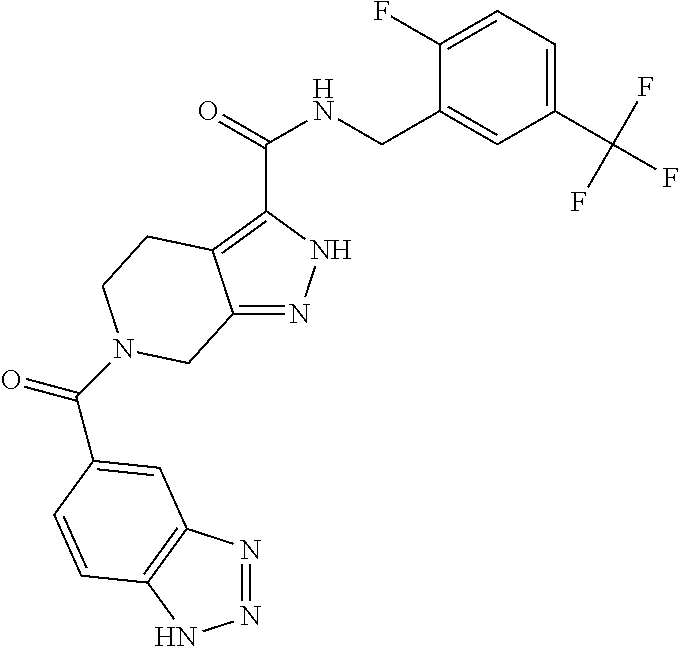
C12=NNC(C(=O)NCC3=CC(C(F)(F)F)=CC=C3F)=C1CCN(C(=O)C1=CC3=C(NN=N3)C=C1)C2
